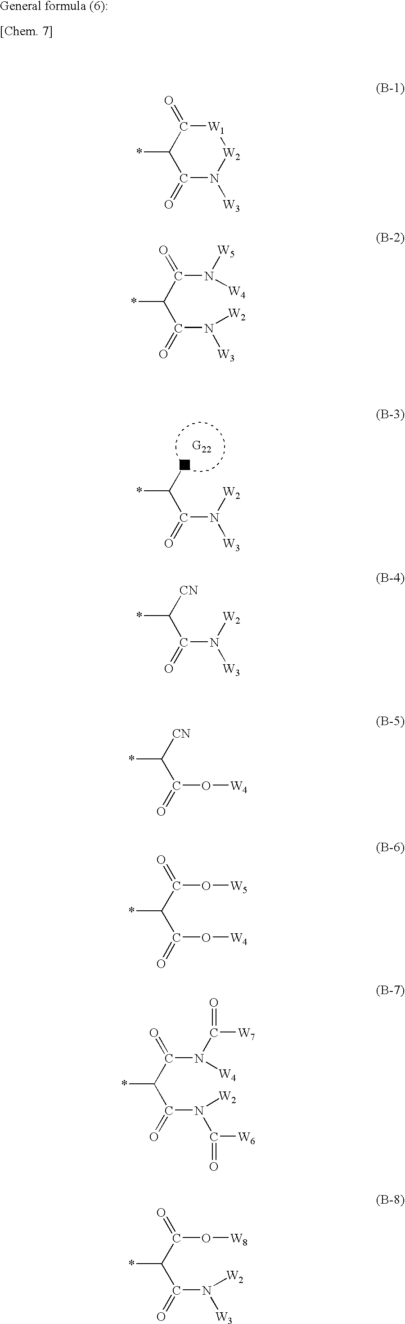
C(C(N([W2])[W3])=O)([CN])*.C(C(O[W4])=O)([CN])*.C(C(O[W4])=O)(C(O[W5])=O)*.C(C(N([W2])C([W6])=O)=O)(C(N([W4])C([W7])=O)=O)*.C(C(N([W2])[W3])=O)(C(O[W8])=O)*.C(C(N([W2])[W3])=O)(*)C.C1(*)C(=O)N([W3])[W2][W1]C1=O.C(C(N([W3])[W2])=O)(C(N([W4])[W5])=O)*
